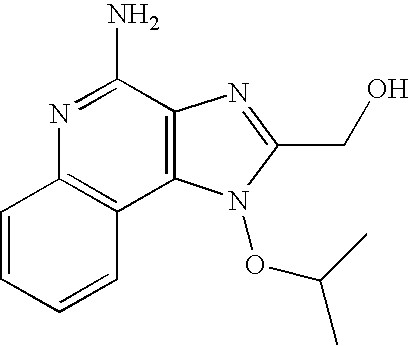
C1=CC=CC2=C1N=C(N)C1=C2N(OC(C)C)C(CO)=N1
